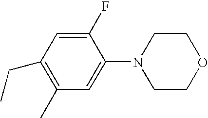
C1(C)=C(CC)C=C(F)C(N2CCOCC2)=C1
